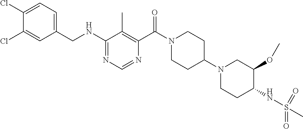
C1(NCC2=CC=C(Cl)C(Cl)=C2)=NC=NC(C(N2CCC(N3CCC(NS(C)(=O)=O)C(OC)C3)CC2)=O)=C1C
